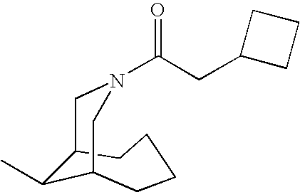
C(N1CC2C(C)C(CCCC2)C1)(CC1CCC1)=O
